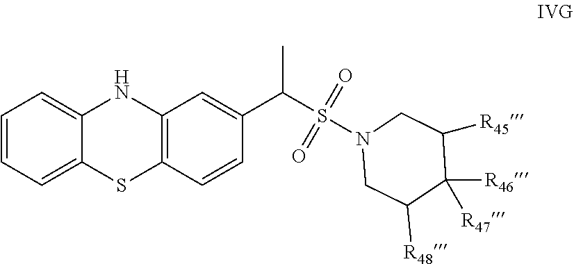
C1=CC=C2C(=C1)NC1=C(S2)C=CC(C(S(N2CC([R48])C([R46])([R47])C([R45])C2)(=O)=O)C)=C1
